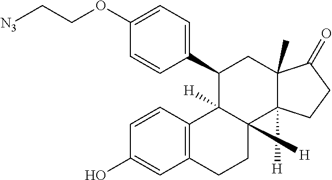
C1=CC2=C(C=C1O)CCC1([H])C2([H])C(C2=CC=C(OCC[N3])C=C2)CC2(C)C1([H])CCC2=O
